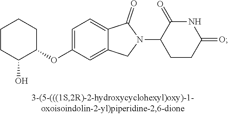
C1=C(OC2CCCCC2O)C=C2C(=C1)C(=O)N(C1CCC(=O)NC1=O)C2
